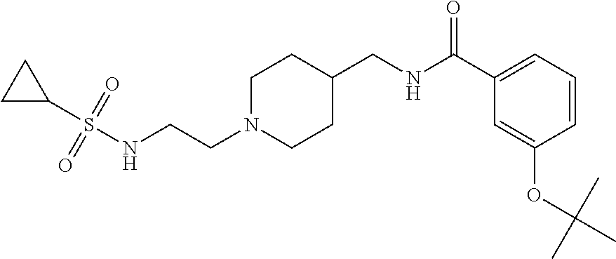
N(CCN1CCC(CNC(C2=CC=CC(OC(C)(C)C)=C2)=O)CC1)S(C1CC1)(=O)=O
